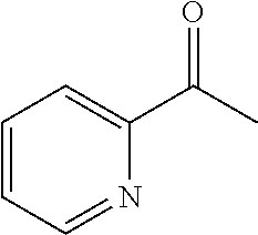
C1=CC=NC(C(C)=O)=C1
